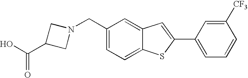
C1=C(CN2CC(C(O)=O)C2)C=C2C(=C1)SC(C1=CC=CC([CF3])=C1)=C2
